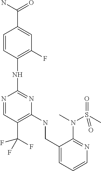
C1=CC(NC2=NC(NCC3=CC=CN=C3N(C)S(C)(=O)=O)=C(C(F)(F)F)C=N2)=C(F)C=C1C(N)=O
